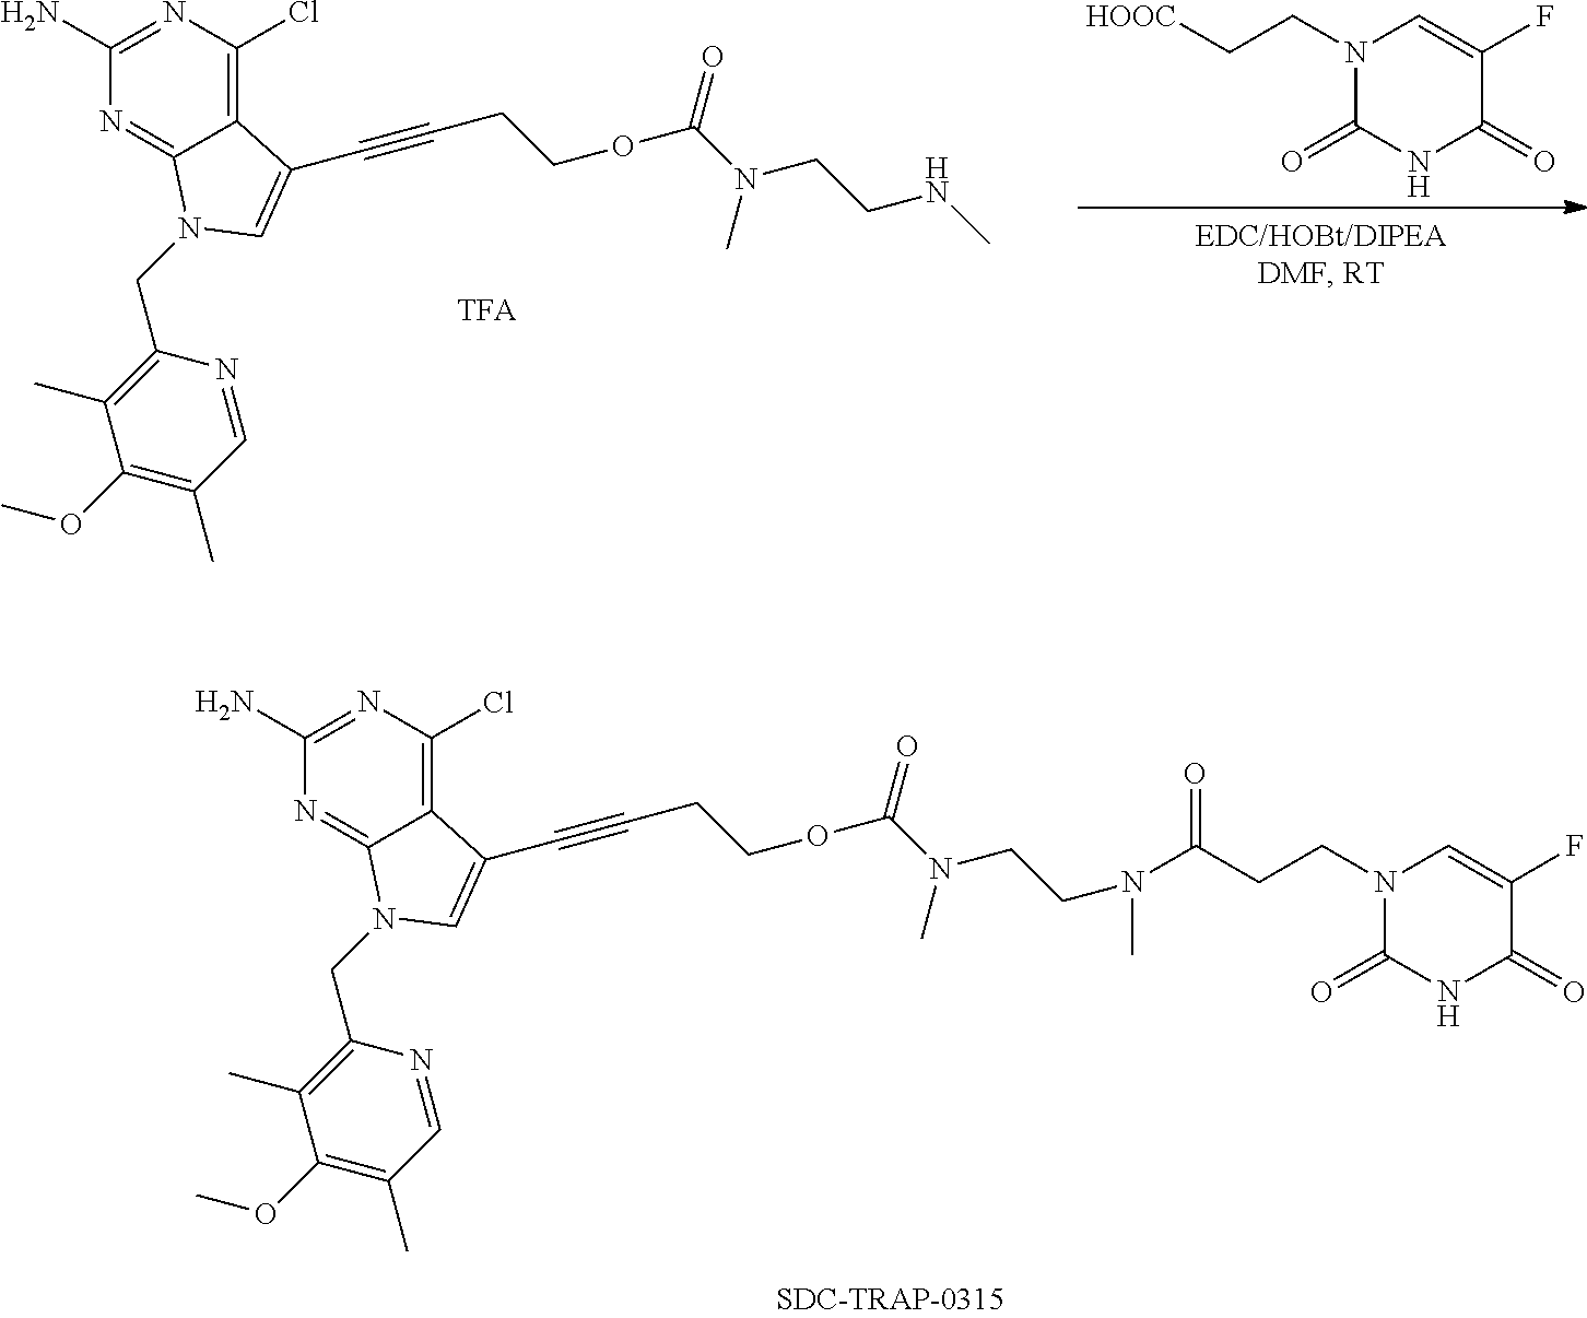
C12=C(Cl)N=C(N)N=C1N(CC1=C(C)C(OC)=C(C)C=N1)C=C2C#CCCOC(N(CCNC)C)=O.N1(CC[HOOC])C(=O)NC(=O)C(F)=C1.C12=C(Cl)N=C(N)N=C1N(CC1=C(C)C(OC)=C(C)C=N1)C=C2C#CCCOC(N(CCN(C(CCN1C(=O)NC(=O)C(F)=C1)=O)C)C)=O
